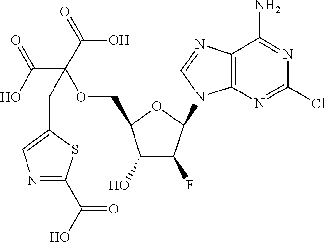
C1(O)C(F)C(N2C3=C(N=C2)C(N)=NC(Cl)=N3)OC1COC(C(O)=O)(C(=O)O)CC1=CN=C(C(=O)O)S1
